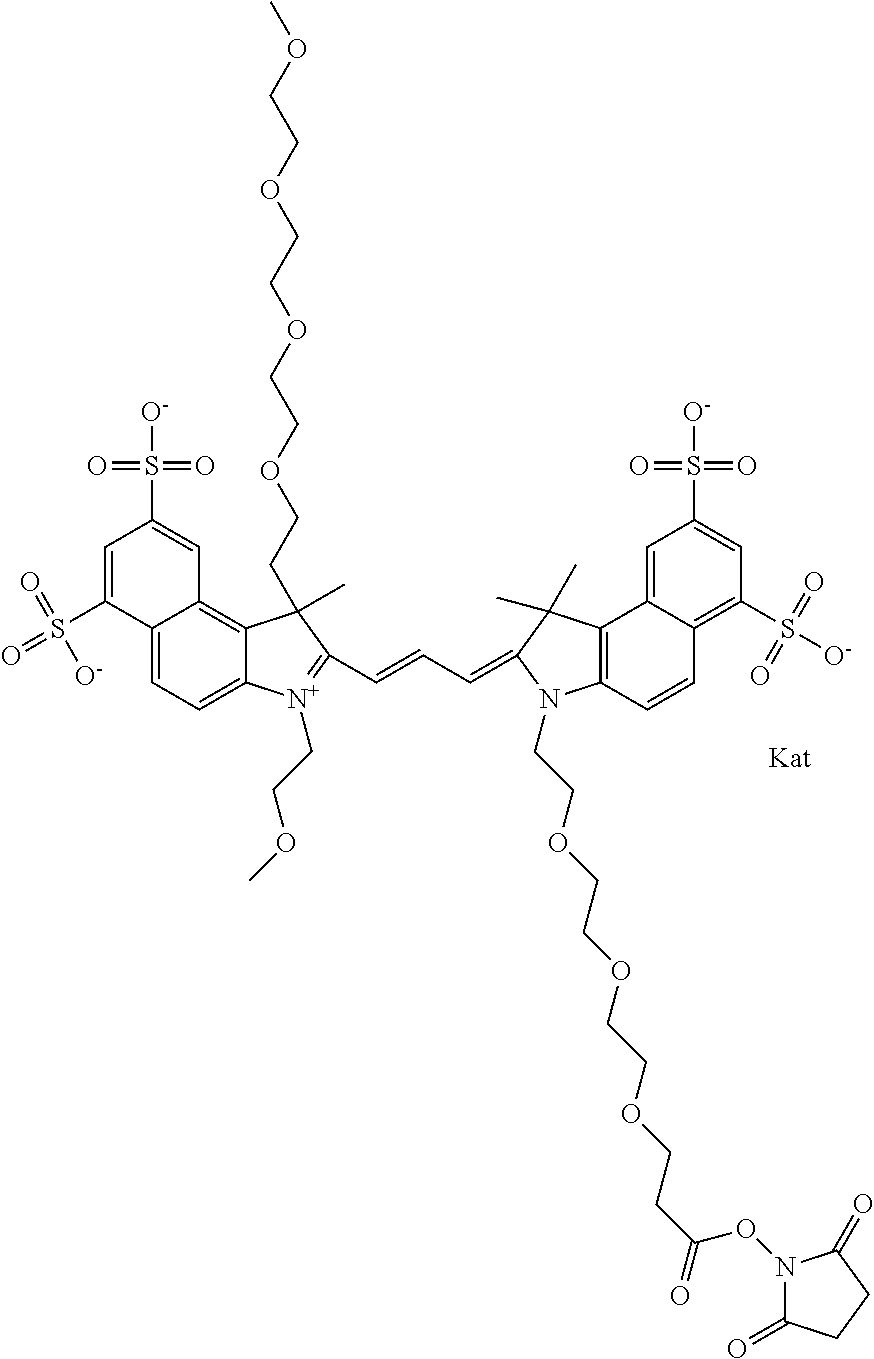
C1=C(S(=O)(=O)[O-])C2=CC=C3C(=C2C=C1S([O-])(=O)=O)C(CCOCCOCCOCCOC)(C)C(C=CC=C1C(C)(C)C2=C(N1CCOCCOCCOCCC(ON1C(=O)CCC1=O)=O)C=CC1=C(S([O-])(=O)=O)C=C(S([O-])(=O)=O)C=C21)=[N+]3CCOC
